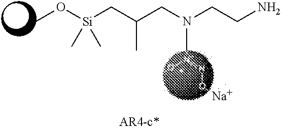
CO[Si](CC(CN(CCN)C)C)(C)C.[Na]
